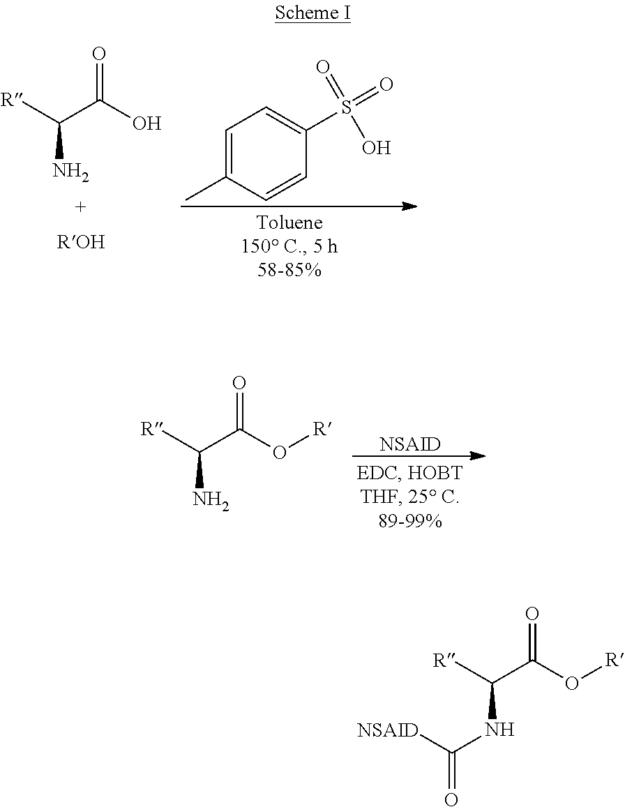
C1=C(C)C=CC(S(=O)(=O)O)=C1.O=C(O)C([R])N.[NSAID].O=C(O[R])C([R])N.O=C(O[R])C([R])NC(=O)[NSAID]
